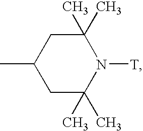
C1(C)(C)CC(C)CC(C)(C)N1[T]
